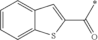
C1=CC=C2C(=C1)C=C(C(=O)*)S2
